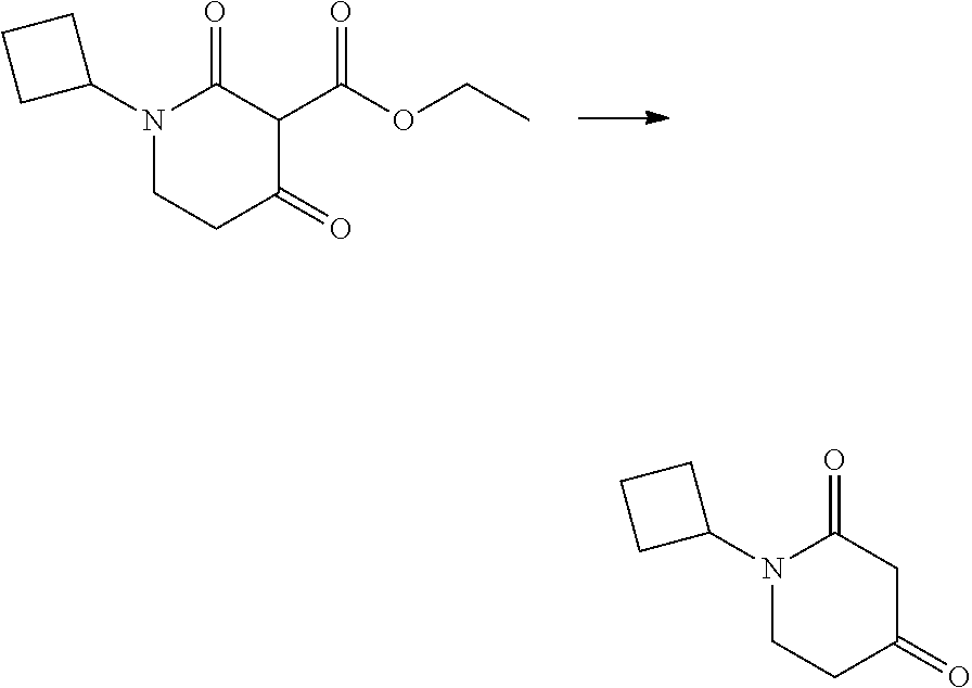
N1(C2CCC2)C(=O)C(C(OCC)=O)C(=O)CC1.N1(C2CCC2)C(=O)CC(=O)CC1
